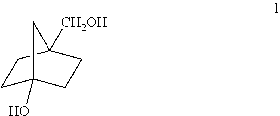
C1C2(O)CCC([CH2OH])(C1)C2
